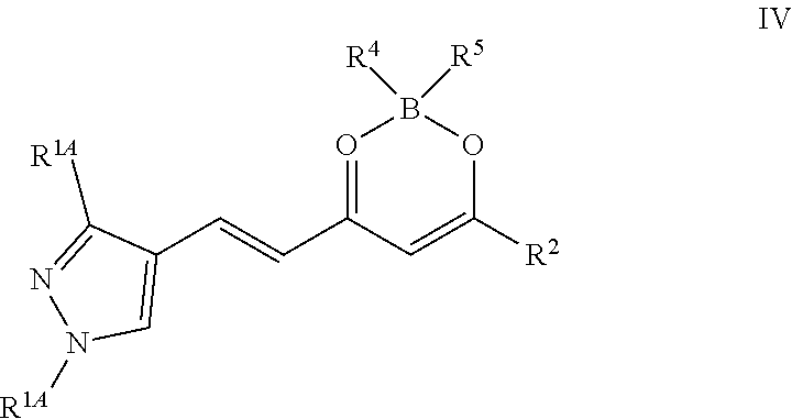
O1=C(C=CC2=CN([R1A])N=C2[R1A])C=C([R2])OB1([R5])[R4]
